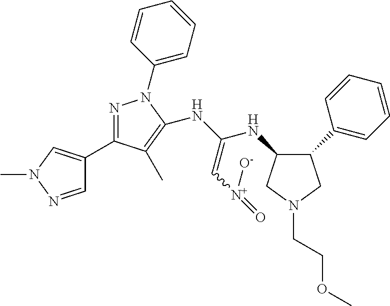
C1(C2=CC=CC=C2)CN(CCOC)CC1NC(NC1=C(C)C(C2=CN(C)N=C2)=NN1C1=CC=CC=C1)=C[N+](=O)[O-]
